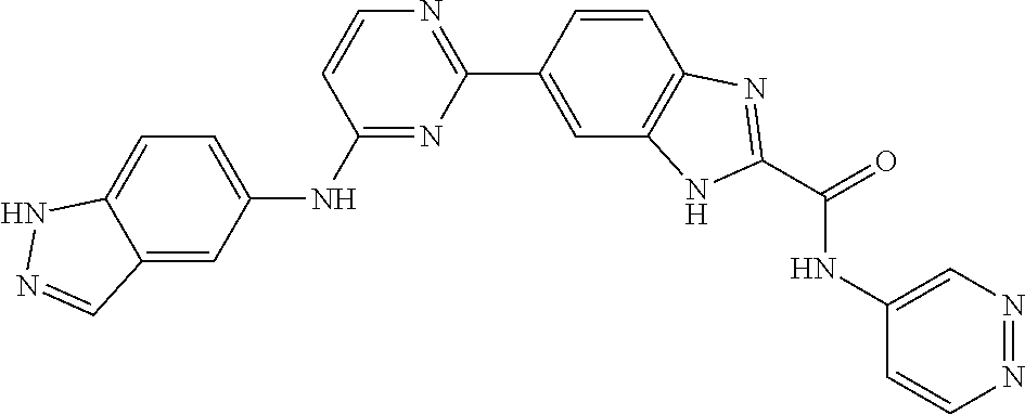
C1=CC(NC2=CC=C3C(=C2)C=NN3)=NC(C2=CC3=C(C=C2)N=C(C(=O)NC2=CN=NC=C2)N3)=N1
